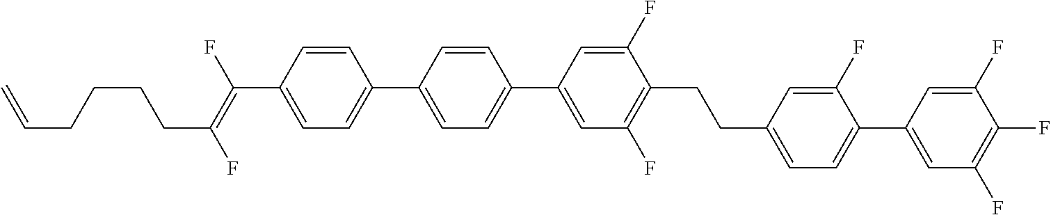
C1=CC(C(=C(F)CCCCC=C)F)=CC=C1C1=CC=C(C2=CC(F)=C(CCC3=CC=C(C4=CC(F)=C(F)C(F)=C4)C(F)=C3)C(F)=C2)C=C1
